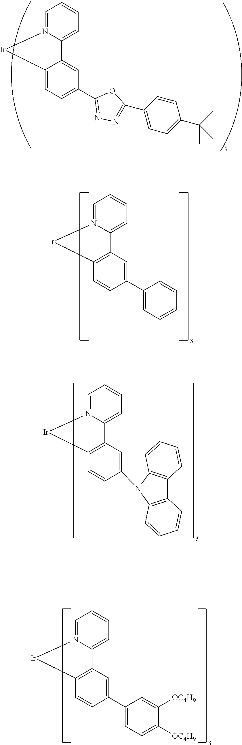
C1(C2=NN=C(C3=CC=C(C(C)(C)C)C=C3)O2)=CC=C2C(=C1)C1=CC=CC=N1[Ir]2.C1(C2=CC(C)=CC=C2C)=CC2=C(C=C1)[Ir]N1=CC=CC=C12.C1(N2C3=C(C4=C2C=CC=C4)C=CC=C3)=CC2=C(C=C1)[Ir]N1=CC=CC=C12.C1(C2=CC=C([OC4H9])C([OC4H9])=C2)=CC2=C(C=C1)[Ir]N1=CC=CC=C12
